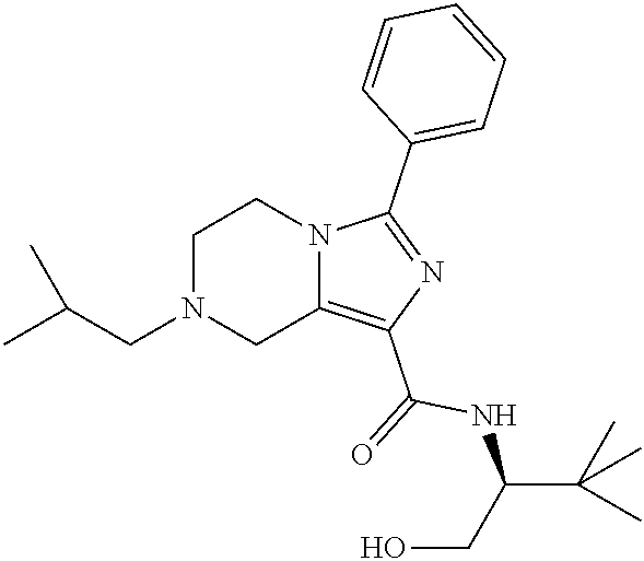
C1N(CC(C)C)CC2=C(C(=O)NC(CO)C(C)(C)C)N=C(C3=CC=CC=C3)N2C1
